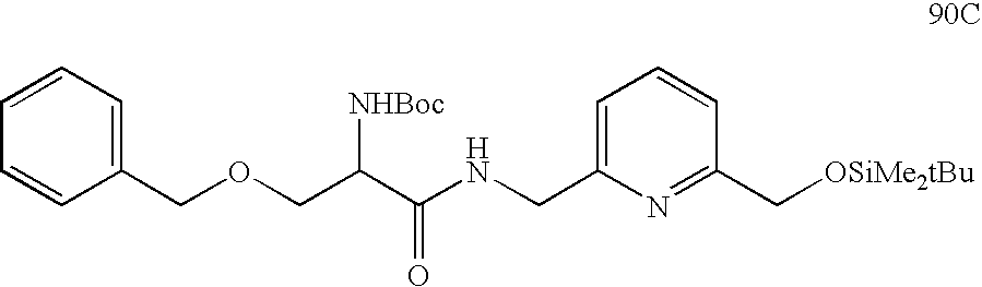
C1(COCC(C(NCC2=CC=CC(C[OSiMe2tBu])=N2)=O)[NHBoc])=CC=CC=C1
